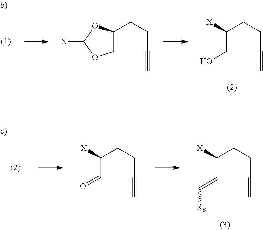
C1C(CCC#C)OC([X])O1.C(C(CCC#C)[X])O.C(C(CCC#C)[X])=C[R8].C([X])(CCC#C)C=O
